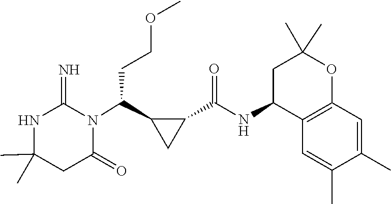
C1(C)(C)NC(=N)N(C(C2CC2C(NC2C3=C(OC(C)(C)C2)C=C(C)C(C)=C3)=O)CCOC)C(=O)C1
